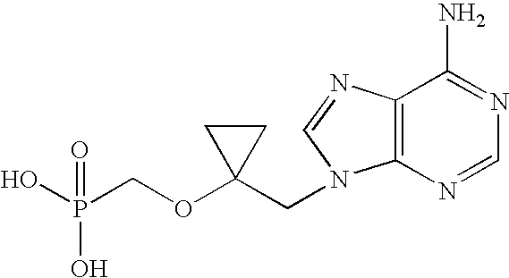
OP(COC1(CN2C3=C(N=C2)C(N)=NC=N3)CC1)(O)=O
